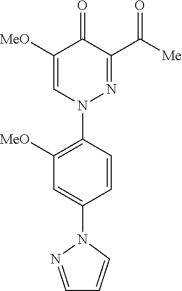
O=C1C(C([Me])=O)=NN(C2=C([MeO])C=C(N3N=CC=C3)C=C2)C=C1[MeO]
